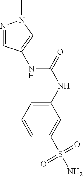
N1=CC(NC(NC2=CC=CC(S(N)(=O)=O)=C2)=O)=CN1C
